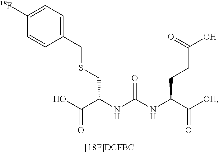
C1(CSCC(NC(=O)NC(CCC(=O)O)C(=O)[OH])C(O)=O)=CC=C([18F])C=C1
